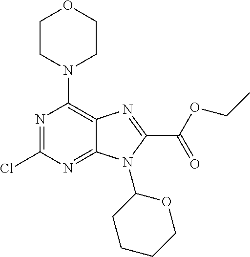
N1=C(Cl)N=C2C(=C1N1CCOCC1)N=C(C(OCC)=O)N2C1CCCCO1
